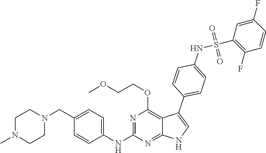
N1=C(NC2=CC=C(CN3CCN(C)CC3)C=C2)N=C2C(=C1OCCOC)C(C1=CC=C(NS(C3=C(F)C=CC(F)=C3)(=O)=O)C=C1)=CN2
